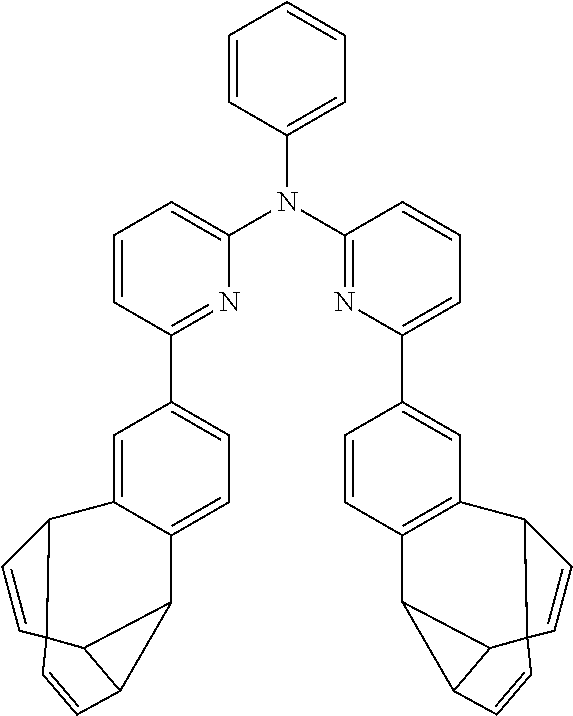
C1=C(C2=NC(N(C3=CC=CC=C3)C3=NC(C4=CC5=C(C6C7C6C6(C5C=C6)C=C7)C=C4)=CC=C3)=CC=C2)C=C2C(=C1)C1C3C1C1(C2C=C1)C=C3
